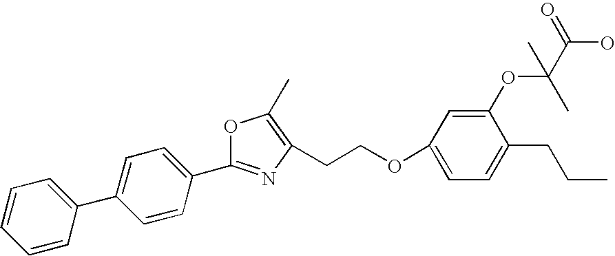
C1=CC(C2=CC=C(C3=NC(CCOC4=CC=C(CCC)C(OC(C(O)=O)(C)C)=C4)=C(C)O3)C=C2)=CC=C1
